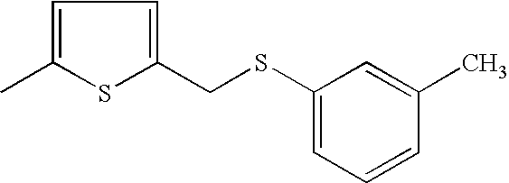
C1=C(C)SC(CSC2=CC=CC(C)=C2)=C1
